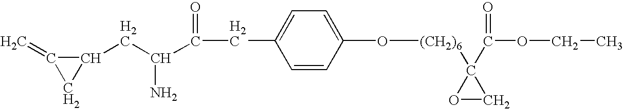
C1(=C)CC1CC(N)C(=O)CC1=CC=C(O[(CH2)6]C2(C(OCC)=O)OC2)C=C1
